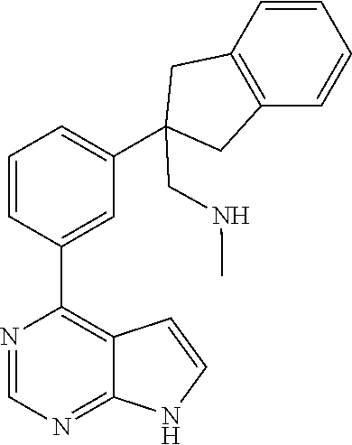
C1=CC(C2=C3C(=NC=N2)NC=C3)=CC(C2(CNC)CC3=C(C2)C=CC=C3)=C1
